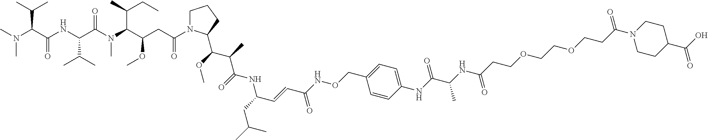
CC(C)CC(NC(C(C)C(OC)C1N(C(CC(C(N(C(C(NC(C(N(C)C)C(C)C)=O)C(C)C)=O)C)C(C)CC)OC)=O)CCC1)=O)C=CC(NOCC1=CC=C(NC(C(NC(CCOCCOCCC(N2CCC(C(O)=O)CC2)=O)=O)C)=O)C=C1)=O
